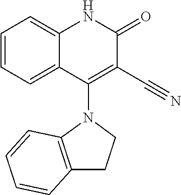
C1=CC=C2C(=C1)NC(=O)C(C#N)=C2N1C2=C(CC1)C=CC=C2
